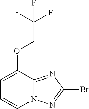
C1=CC=C(OCC(F)(F)F)C2=NC(Br)=NN12
